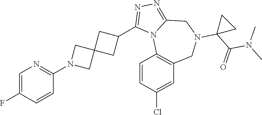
C1=C(F)C=CC(N2CC3(C2)CC(C2=NN=C4N2C2=C(CN(C5(C(N(C)C)=O)CC5)C4)C=C(Cl)C=C2)C3)=N1
